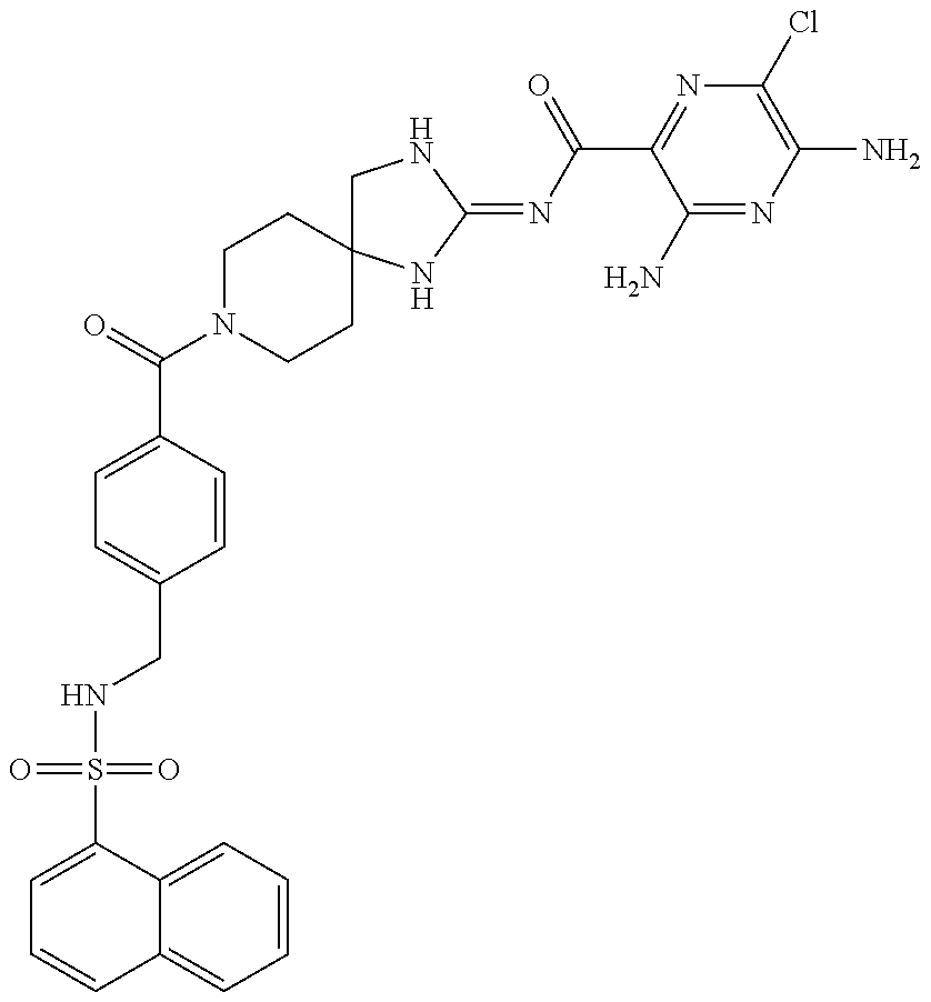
C1=C(S(=O)(=O)NCC2=CC=C(C(=O)N3CCC4(CC3)CNC(=NC(C3=NC(Cl)=C(N)N=C3N)=O)N4)C=C2)C2=CC=CC=C2C=C1
